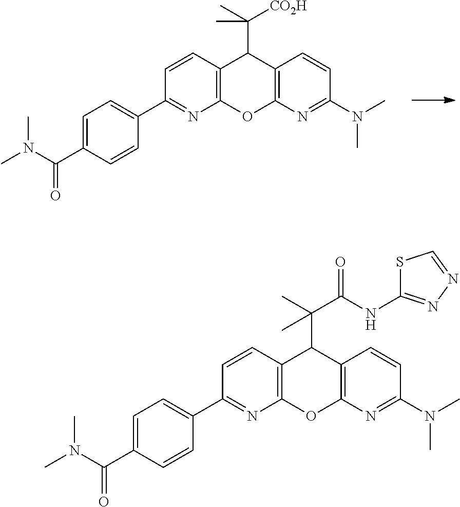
C12=C(N=C(N(C)C)C=C1)OC1=C(C2C(C)([CO2H])C)C=CC(C2=CC=C(C(N(C)C)=O)C=C2)=N1.C12=C(N=C(N(C)C)C=C1)OC1=C(C2C(C)(C(NC2=NN=CS2)=O)C)C=CC(C2=CC=C(C(N(C)C)=O)C=C2)=N1
